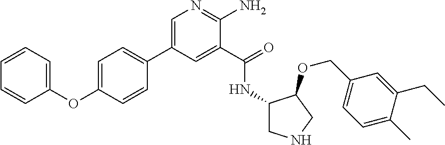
C1=C(C2=CC=C(OC3=CC=CC=C3)C=C2)C=C(C(=O)NC2CNCC2OCC2=CC=C(C)C(CC)=C2)C(N)=N1
